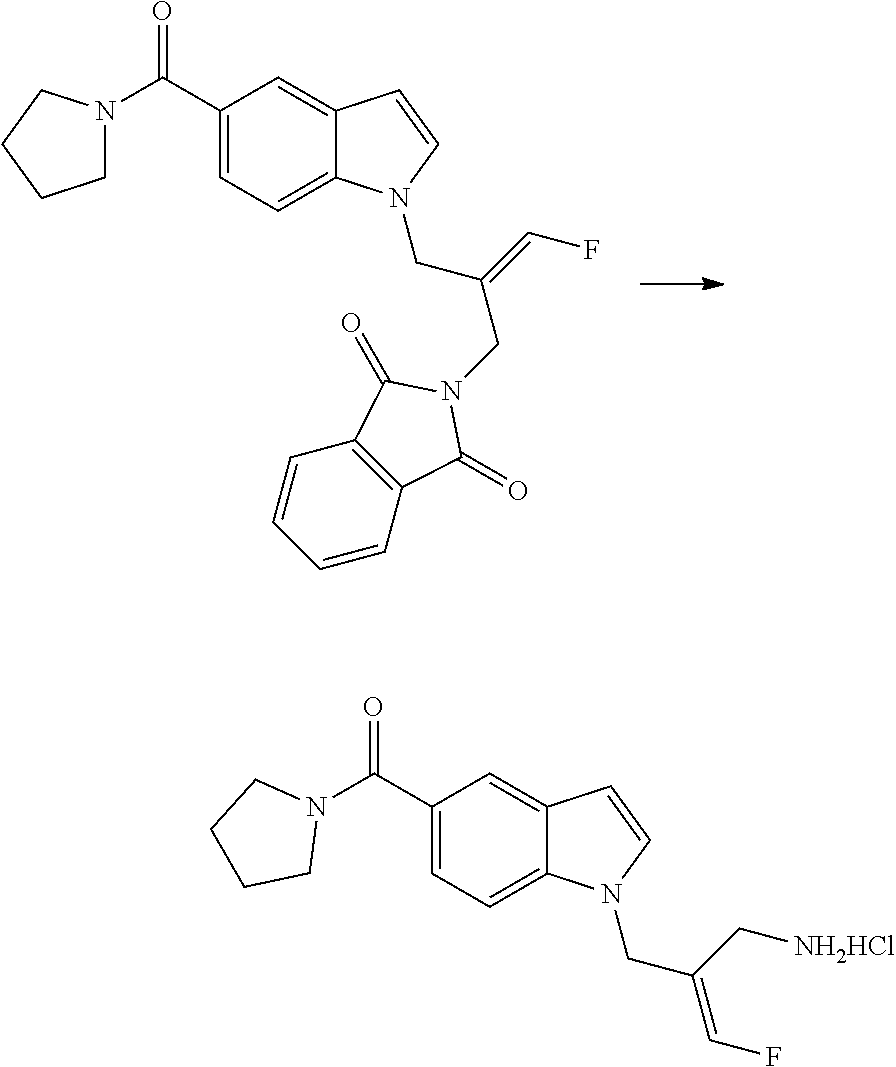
C(C(CN1C(=O)C2=C(C1=O)C=CC=C2)=CF)N1C2=CC=C(C(N3CCCC3)=O)C=C2C=C1.C(C(=CF)C[NH2HCl])N1C2=CC=C(C(N3CCCC3)=O)C=C2C=C1
